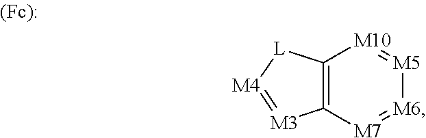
C12=C([M7]=[M6][M5]=[M10]1)[M3]=[M4][L]2
